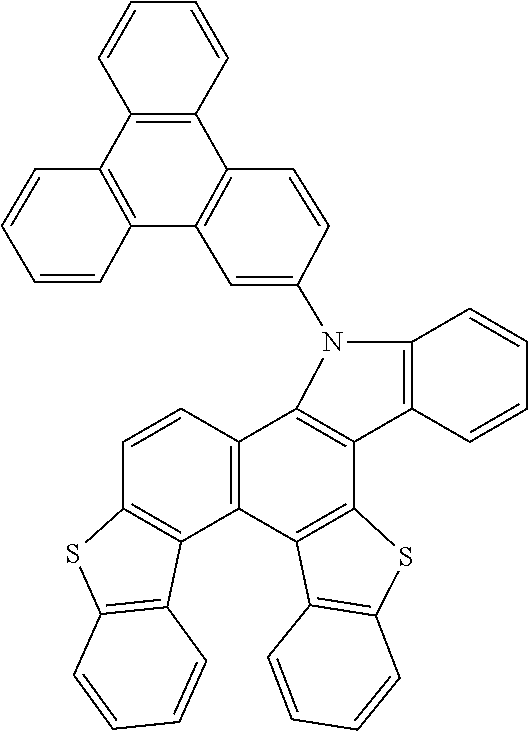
C12=C(C3=C(C4=C1C=CC1=C4C4=C(C=CC=C4)S1)C1=C(C=CC=C1)S3)C1=C(C=CC=C1)N2C1=CC2=C(C=C1)C1=C(C3=C2C=CC=C3)C=CC=C1
